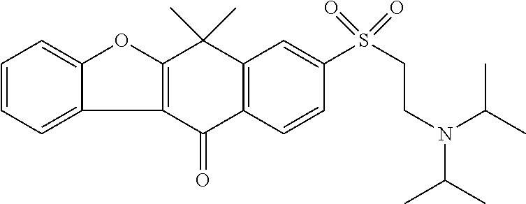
C1=CC=C2C(=C1)OC1=C2C(=O)C2=C(C1(C)C)C=C(S(CCN(C(C)C)C(C)C)(=O)=O)C=C2
